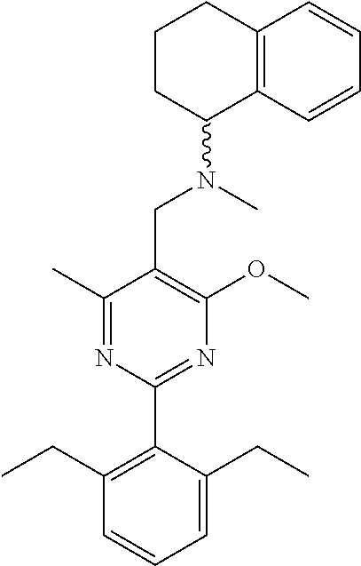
C1(C)=NC(C2=C(CC)C=CC=C2CC)=NC(OC)=C1CN(C)C1C2=C(CCC1)C=CC=C2
